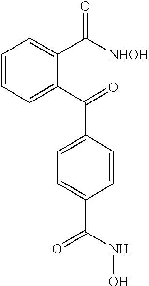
C1=CC=C(C(=O)C2=CC=C(C(=O)NO)C=C2)C(C([NHOH])=O)=C1
